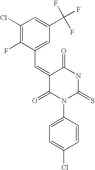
C1(Cl)=C(F)C(C=C2C(=O)N(C3=CC=C(Cl)C=C3)C(=S)NC2=O)=CC(C(F)(F)F)=C1
